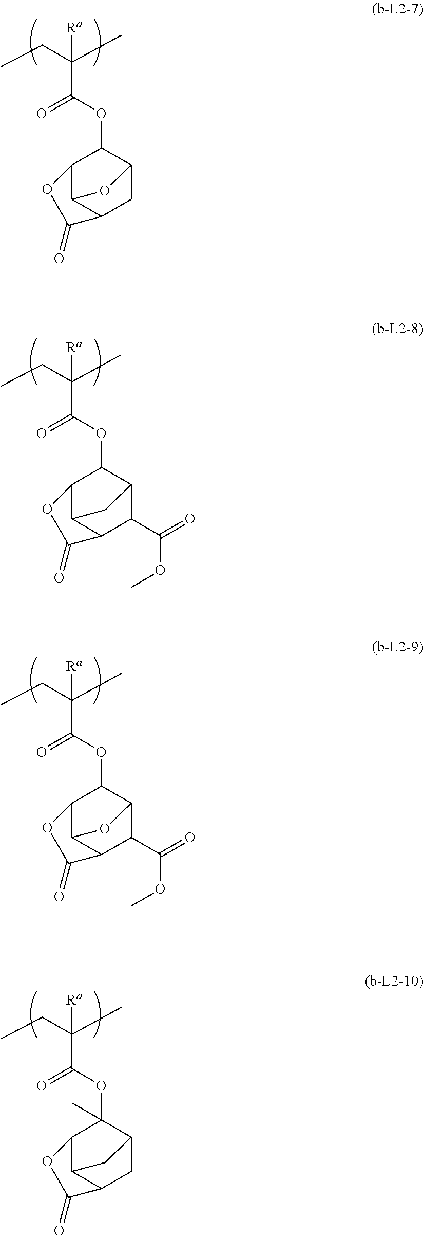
C(C(OC1C2C3C(CC1O3)C(=O)O2)=O)(CC)(C)[Ra].C(C(OC1C2C3C(C(C(=O)OC)C1C3)C(=O)O2)=O)(CC)(C)[Ra].C(C(OC1C2C3C(C(C(=O)OC)C1O3)C(=O)O2)=O)(CC)(C)[Ra].C(C(OC1(C)C2C3C(CC1C3)C(=O)O2)=O)(CC)(C)[Ra]
